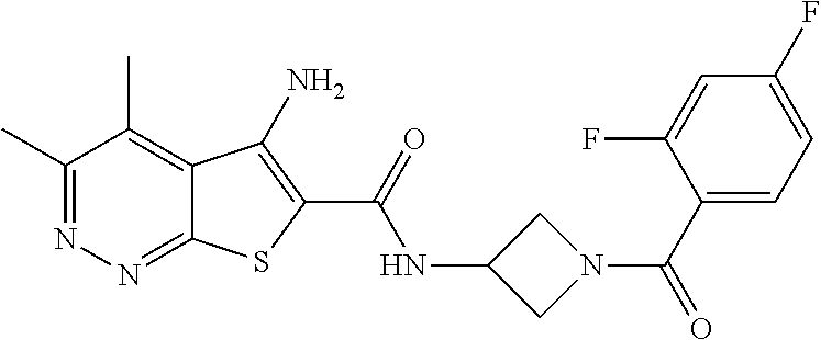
C1(C)=NN=C2C(=C1C)C(N)=C(C(=O)NC1CN(C(=O)C3=CC=C(F)C=C3F)C1)S2
